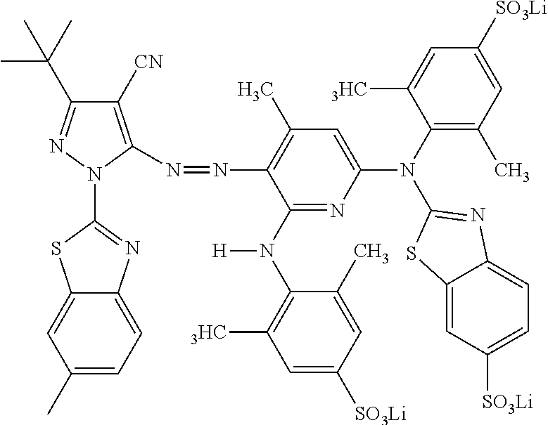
C1([CN])=C(N=NC2=C(C)C=C(N(C3=C(C)C=C([SO3Li])C=C3[3HC])C3=NC4=CC=C([SO3Li])C=C4S3)N=C2N([H])C2=C([3HC])C=C([SO3Li])C=C2C)N(C2=NC3=CC=C(C)C=C3S2)N=C1C(C)(C)C
